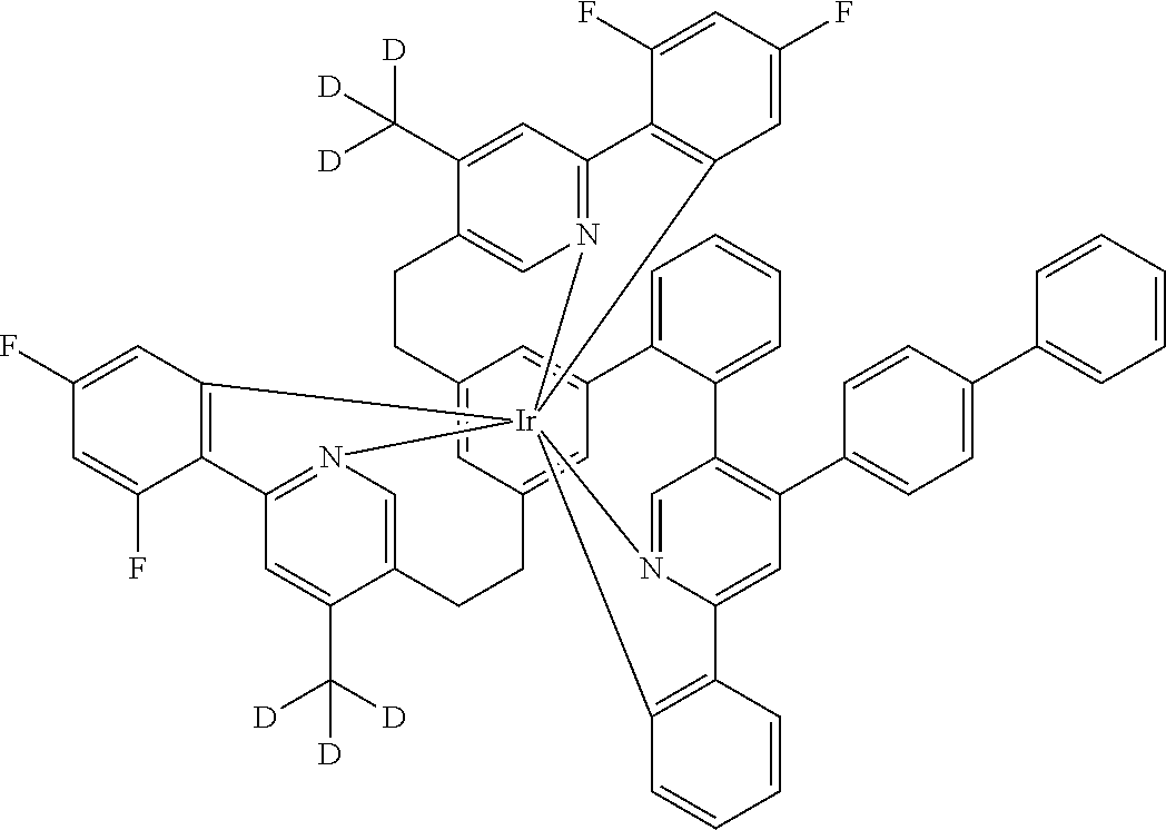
C12=CC3=CC(=C1)C1=CC=CC=C1C1=C(C4=CC=C(C5=CC=CC=C5)C=C4)C=C4N(=C1)[Ir]15(N6=C(C=C(C([D])([D])[D])C(=C6)CC3)C3=C1C=C(F)C=C3F)(N1=C(C=C(C([D])([D])[D])C(=C1)CC2)C1=C5C=C(F)C=C1F)C1=C4C=CC=C1
